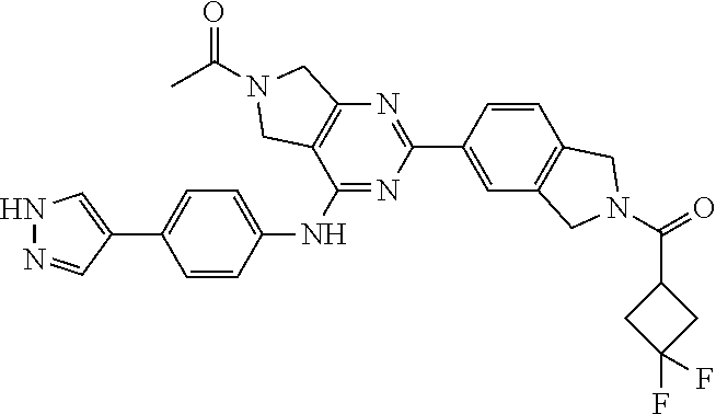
C1=C(C2=NC3=C(C(NC4=CC=C(C5=CNN=C5)C=C4)=N2)CN(C(C)=O)C3)C=CC2=C1CN(C(=O)C1CC(F)(F)C1)C2
